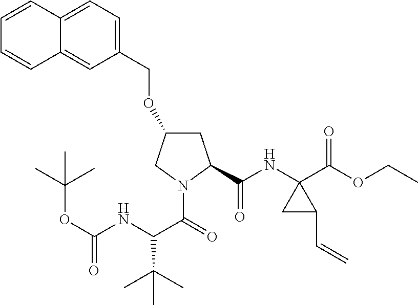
C1(COC2CC(C(NC3(C(OCC)=O)CC3C=C)=O)N(C(=O)C(NC(OC(C)(C)C)=O)C(C)(C)C)C2)=CC=C2C(=C1)C=CC=C2
